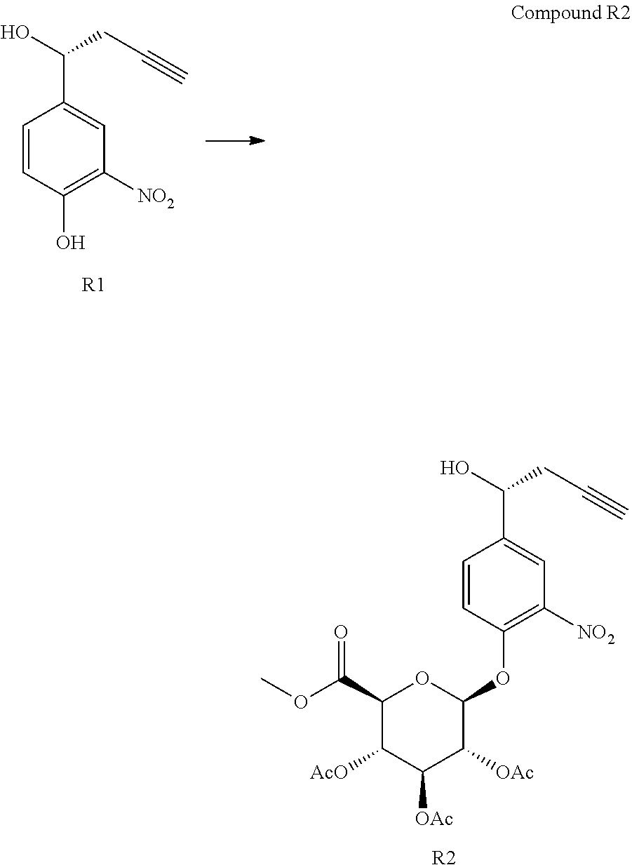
C1=CC(OC2OC(C(=O)OC)C([AcO])C([OAc])C2[OAc])=C([NO2])C=C1C(CC#C)O.[R2].C1=CC(O)=C([NO2])C=C1C(CC#C)O.[R1]
